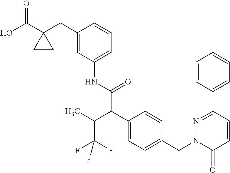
C1(C(O)=O)(CC2=CC(NC(C(C3=CC=C(CN4C(=O)C=CC(C5=CC=CC=C5)=N4)C=C3)C(C(F)(F)F)C)=O)=CC=C2)CC1
